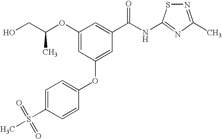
C1(OC(CO)C)=CC(OC2=CC=C(S(C)(=O)=O)C=C2)=CC(C(NC2=NC(C)=NS2)=O)=C1
